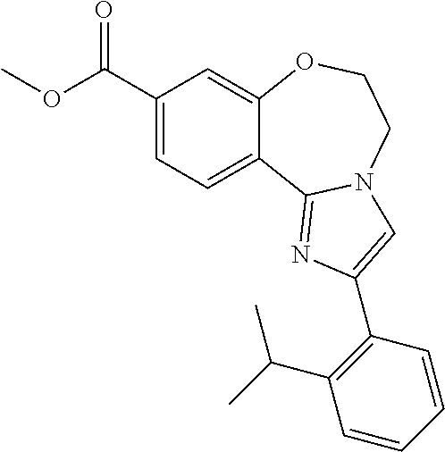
C1(C(OC)=O)=CC=C2C(=C1)OCCN1C2=NC(C2=C(C(C)C)C=CC=C2)=C1
